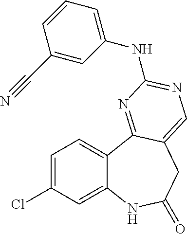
C1=C(Cl)C=C2C(=C1)C1=NC(NC3=CC=CC(C#N)=C3)=NC=C1CC(=O)N2
